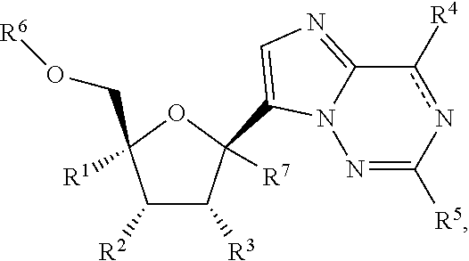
C1([R2])C([R3])C([R7])(C2=CN=C3N2N=C([R5])nc3[R4])OC1([R1])CO[R6]
